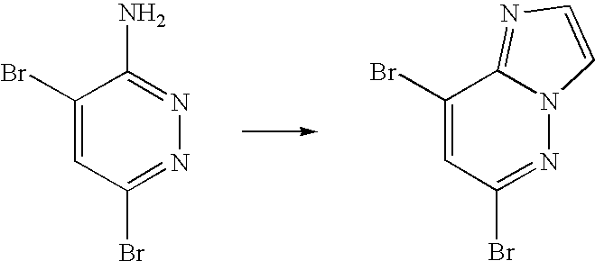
C1(Br)=CC(Br)=NN=C1N.C1(Br)=CC(Br)=NN2C1=NC=C2
